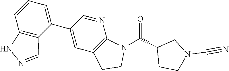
C1(C2=CC3=C(N=C2)N(C(C2CCN(C#N)C2)=O)CC3)=CC=CC2=C1C=NN2
